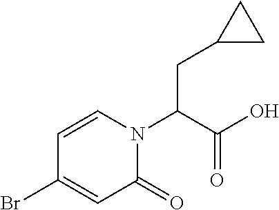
C(C(N1C=CC(Br)=CC1=O)C(O)=O)C1CC1
